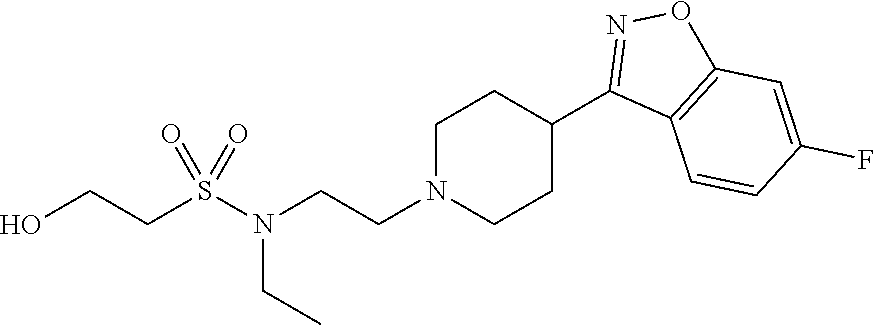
CCN(CCN1CCC(C2=NOC3=C2C=CC(F)=C3)CC1)S(=O)(=O)CCO
